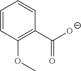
C1=CC(OC)=C(C([O-])=O)C=C1
